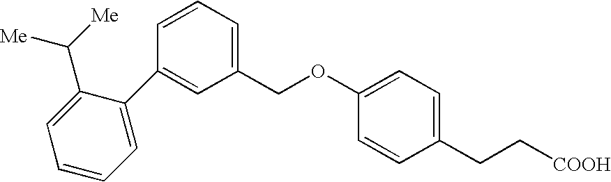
C1(COC2=CC=C(CC[COOH])C=C2)=CC=CC(C2=CC=CC=C2C([Me])[Me])=C1
